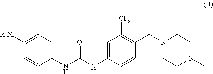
C1([R1X])=CC=C(NC(NC2=CC([CF3])=C(CN3CCN(C)CC3)C=C2)=O)C=C1
